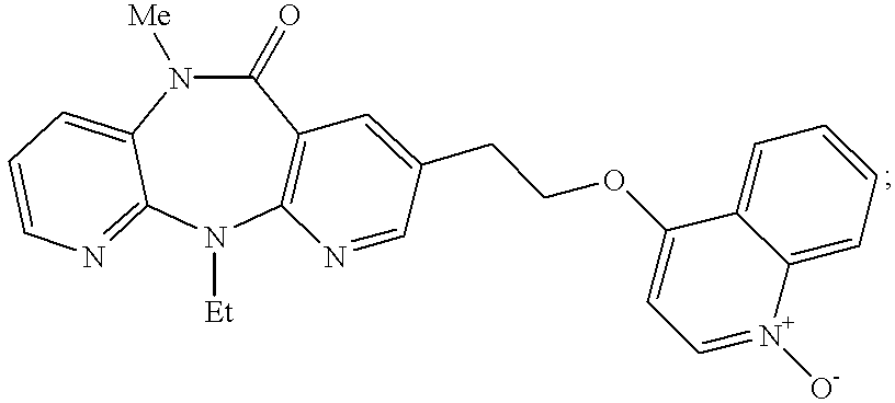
[Et]N1C2=C(C(=O)N([Me])C3=CC=CN=C13)C=C(CCOC1=CC=[N+]([O-])C3=CC=CC=C13)C=N2
